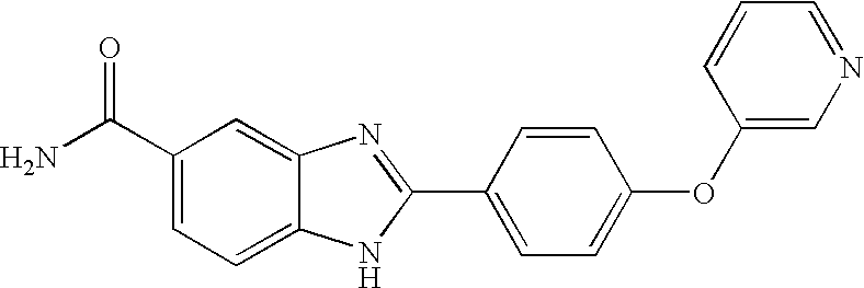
C1(C(N)=O)=CC=C2C(=C1)N=C(C1=CC=C(OC3=CN=CC=C3)C=C1)N2
